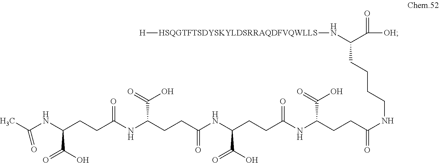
[H][HSQGTFTSDYSKYLDSRRAQDFVQWLLS]NC(C([OH])=O)CCCCNC(CCC(NC(CCC(NC(CCC(NC(CCC(NC(C)=O)C(O)=O)=O)C(=O)O)=O)C(O)=O)=O)C(=O)O)=O
